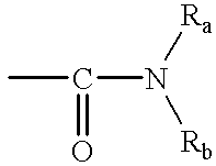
CC(N([Rb])[Ra])=O
